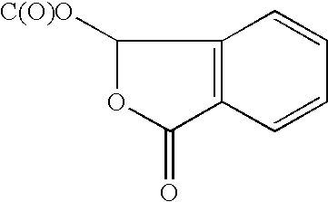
C12=C(C=CC=C1)C(=O)OC2[C(O)O]
